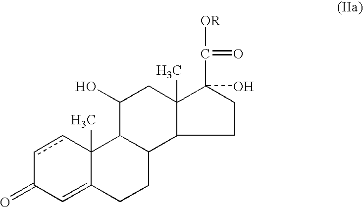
c1cC2(C)C(=CC1=O)CCC1C2C(O)CC2(C)C1CCC2(C([OR])=O)O
